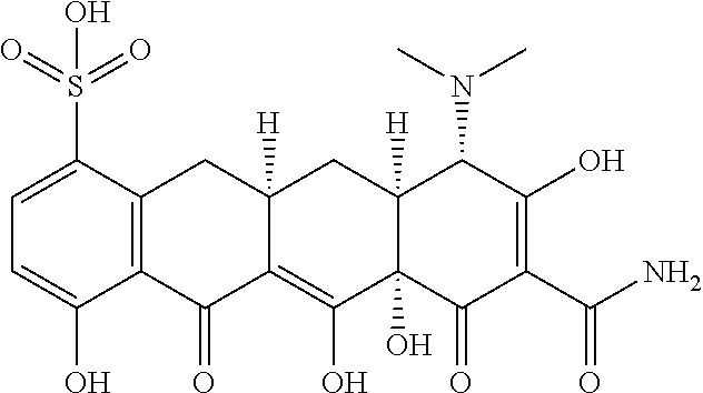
C1=C(S(=O)(=O)O)C2=C(C(O)=C1)C(=O)C1=C(O)C3(O)C([H])(CC1([H])C2)C(N(C)C)C(O)=C(C(N)=O)C3=O
